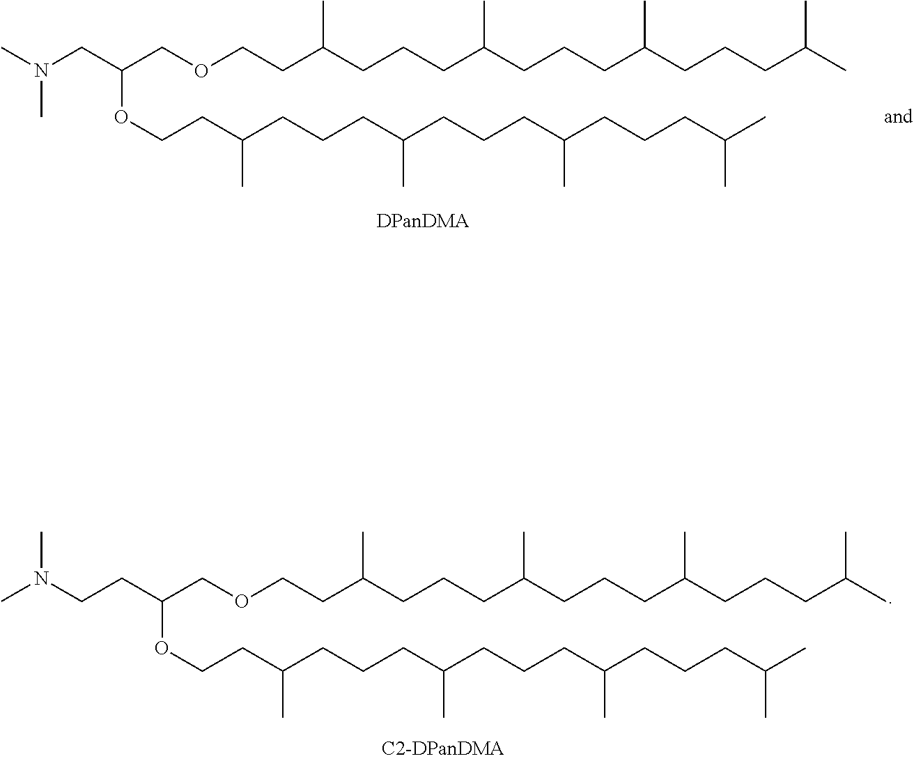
N(C)(CC(OCCC(CCCC(CCCC(CCCC(C)C)C)C)C)COCCC(CCCC(CCCC(CCCC(C)C)C)C)C)C.C(CC(OCCC(CCCC(CCCC(CCCC(C)C)C)C)C)COCCC(CCCC(CCCC(CCCC(C)C)C)C)C)N(C)C
